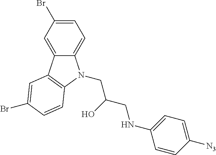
C1=C2C(=CC=C1Br)N(CC(O)CNC1=CC=C([N3])C=C1)C1=C2C=C(Br)C=C1
